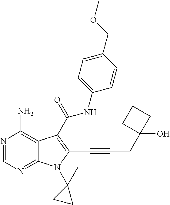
N1=CN=C2C(=C1N)C(C(NC1=CC=C(COC)C=C1)=O)=C(C#CCC1(O)CCC1)N2C1(C)CC1
